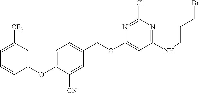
C1(OC2=CC=C(COC3=CC(NCCCBr)=NC(Cl)=N3)C=C2[CN])=CC([CF3])=CC=C1
